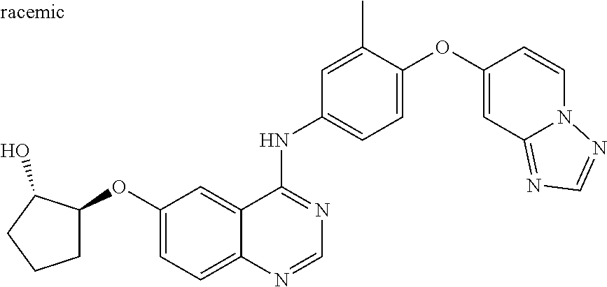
C12=CC=C(OC3CCCC3O)C=C1C(NC1=CC=C(OC3=CC4=NC=NN4C=C3)C(C)=C1)=NC=N2
